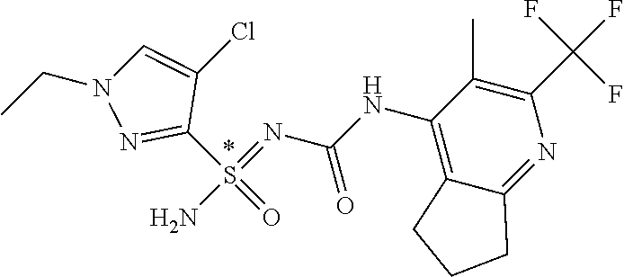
C1(C(F)(F)F)=C(C)C(NC(N=S(N)(C2=NN(CC)C=C2Cl)=O)=O)=C2C(=N1)CCC2
